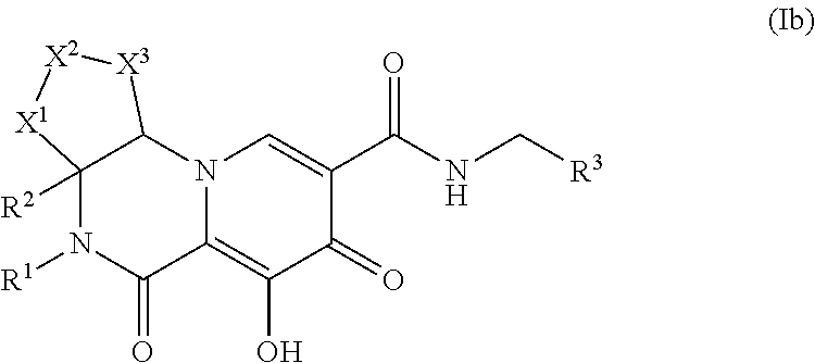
C12([R2])N([R1])C(=O)C3=C(O)C(=O)C(C(NC[R3])=O)=CN3C1[X3][X2][X1]2
